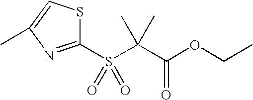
C1(S(=O)(C(C(OCC)=O)(C)C)=O)=NC(C)=CS1
